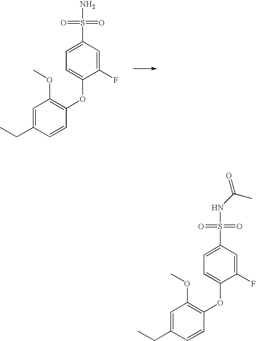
C(C1=CC(OC)=C(OC2=CC=C(S(N)(=O)=O)C=C2F)C=C1)C.C(C1=CC(OC)=C(OC2=CC=C(S(NC(C)=O)(=O)=O)C=C2F)C=C1)C
